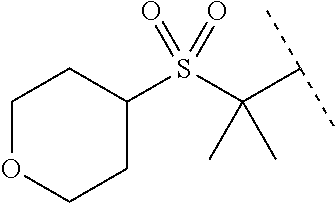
C1OCCC(S(C(C(C)C)(C)C)(=O)=O)C1
